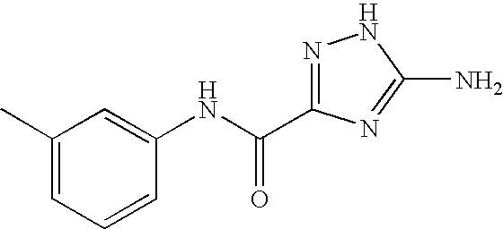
C1(C)=CC=CC(NC(=O)C2=NNC(N)=N2)=C1
